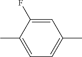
C1(C)=CC=C(C)C=C1F
